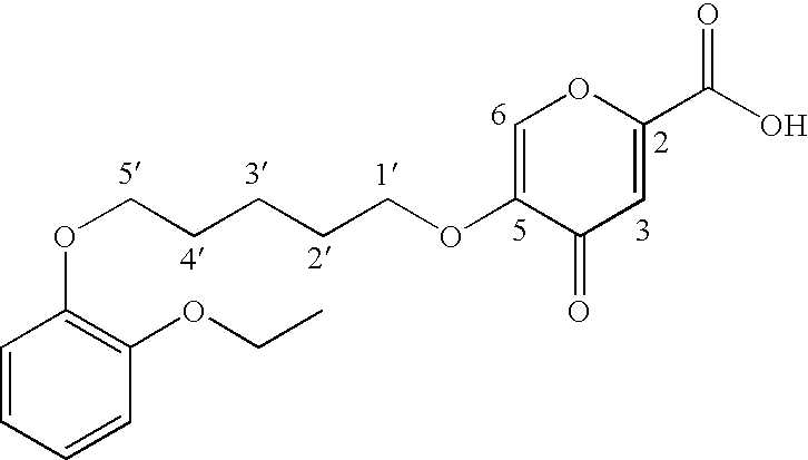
C1=CC=CC(OCC)=C1OCCCCCOC1=COC(C(O)=O)=CC1=O
